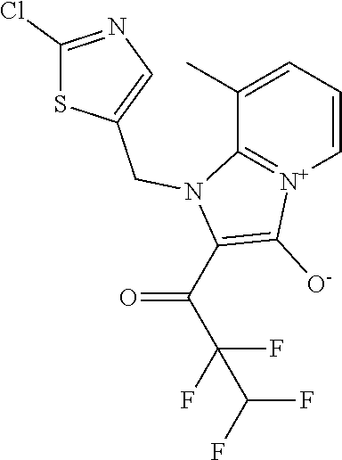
C1=CC=C(C)C2=[N+]1C([O-])=C(C(C(F)(F)C(F)F)=O)N2CC1=CN=C(Cl)S1
